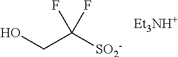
OCC([SO2-])(F)F.[Et3NH+]
